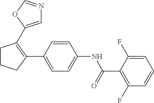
C1=CC(C2=C(C3=CN=CO3)CCC2)=CC=C1NC(C1=C(F)C=CC=C1F)=O
